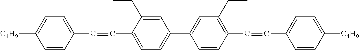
C1(CC)=CC(C2=CC(CC)=C(C#CC3=CC=C([C4H9])C=C3)C=C2)=CC=C1C#CC1=CC=C([C4H9])C=C1
